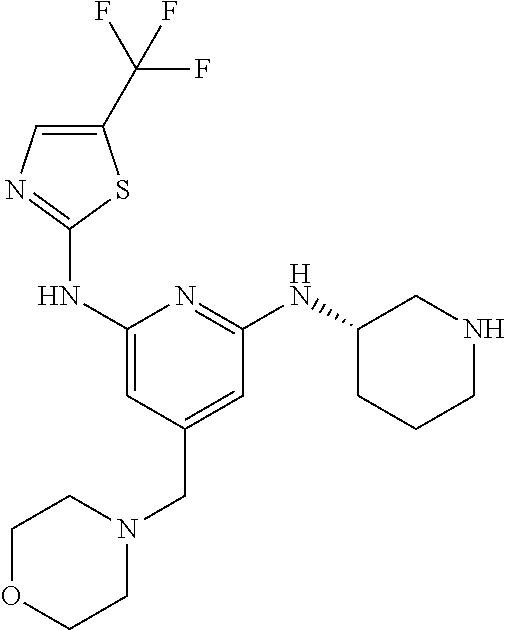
C1(C(F)(F)F)=CN=C(NC2=CC(CN3CCOCC3)=CC(NC3CCCNC3)=N2)S1
